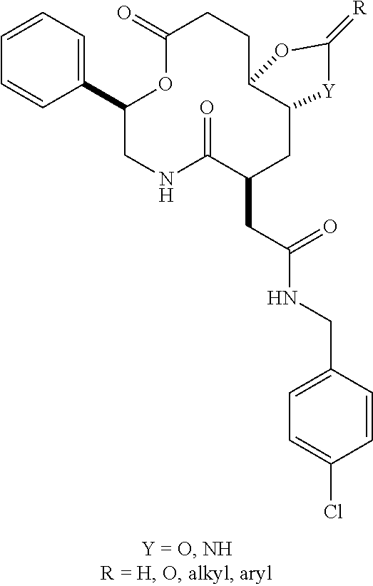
C1=CC=C(C2CNC(=O)C(CC(NCC3=CC=C(Cl)C=C3)=O)CC3C(CCC(=O)O2)OC(=[R])[Y]3)C=C1
